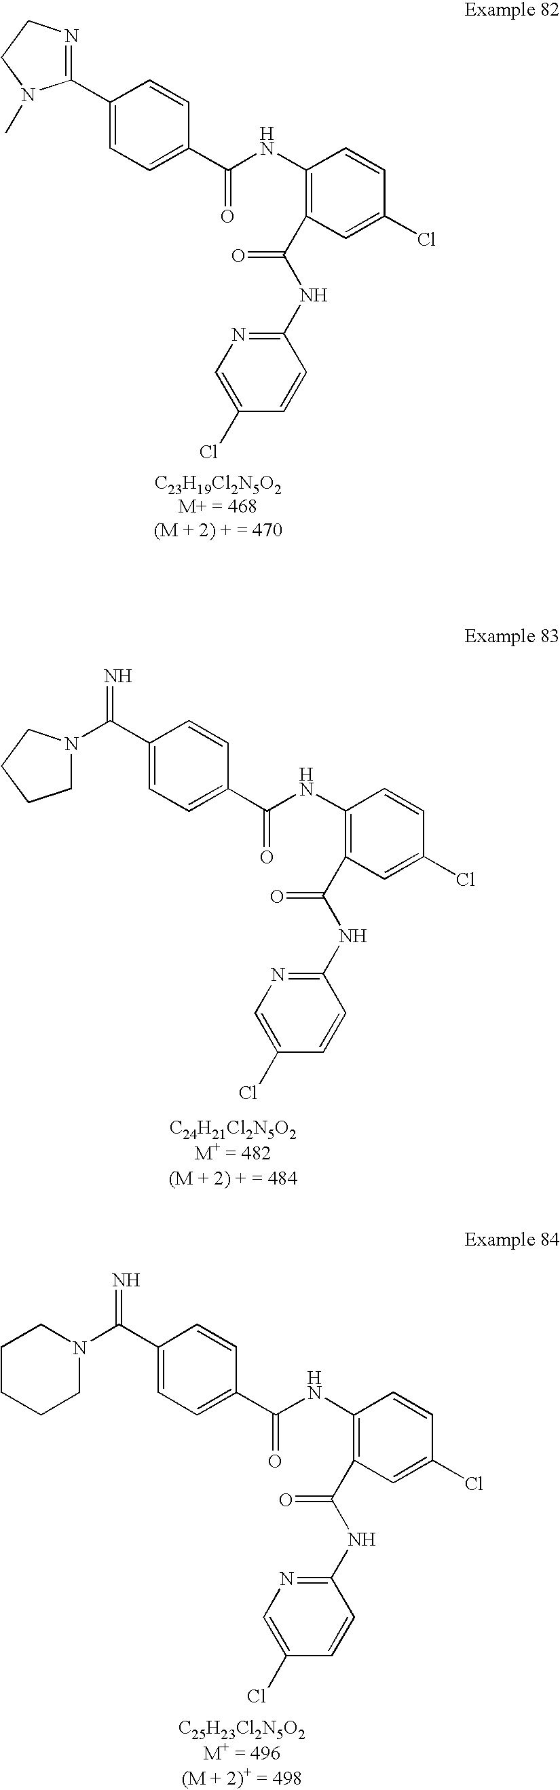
C1(NC(C2=CC=C(C3=NCCN3C)C=C2)=O)=C(C(=O)NC2=NC=C(Cl)C=C2)C=C(Cl)C=C1.C1(NC(C2=CC=C(C(N3CCCCC3)=N)C=C2)=O)=C(C(=O)NC2=NC=C(Cl)C=C2)C=C(Cl)C=C1.C1(NC(C2=CC=C(C(=N)N3CCCC3)C=C2)=O)=C(C(=O)NC2=NC=C(Cl)C=C2)C=C(Cl)C=C1
